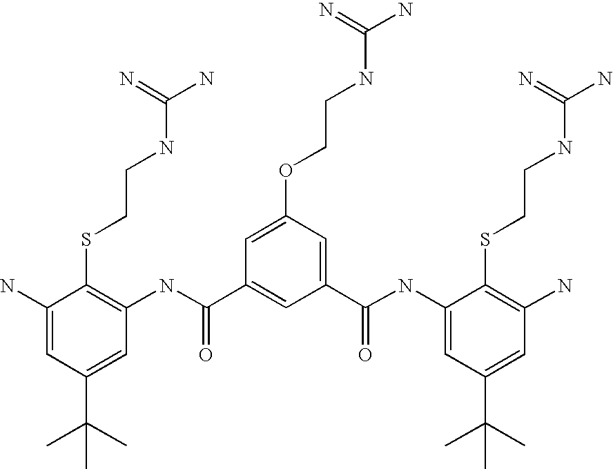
C1(N)=CC(C(C)(C)C)=CC(NC(C2=CC(C(=O)NC3=CC(C(C)(C)C)=CC(N)=C3SCCNC(N)=N)=CC(OCCNC(N)=N)=C2)=O)=C1SCCNC(N)=N
